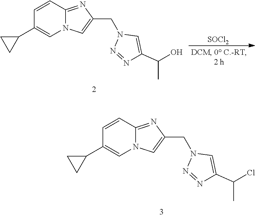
[SOCl2].N1=NN(CC2=CN3C(=N2)C=CC(C2CC2)=C3)C=C1C(O)C.N1=NN(CC2=CN3C(=N2)C=CC(C2CC2)=C3)C=C1C(Cl)C
